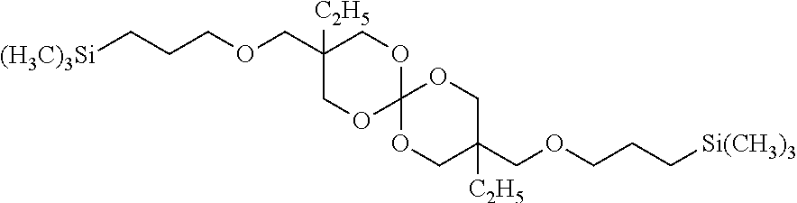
C1(COCCC[(H3C)3Si])([C2H5])COC2(OC1)OCC(COCCC[Si(CH3)3])([C2H5])CO2
